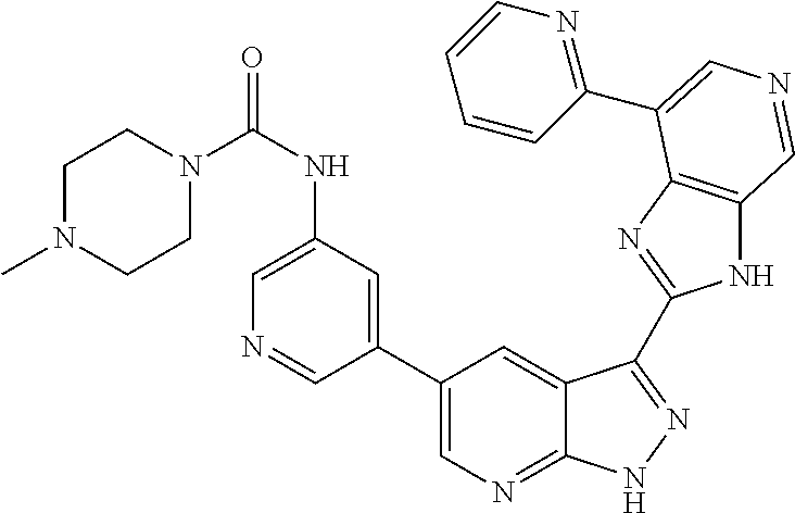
C1(C2=CN=C3C(=C2)C(C2=NC4=C(N2)C=NC=C4C2=NC=CC=C2)=NN3)=CC(NC(=O)N2CCN(C)CC2)=CN=C1
